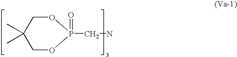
O1CC(C)(C)COP1(CN)=O
